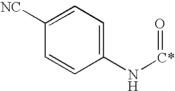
C1([NC])=CC=C(N[C*]=O)C=C1
